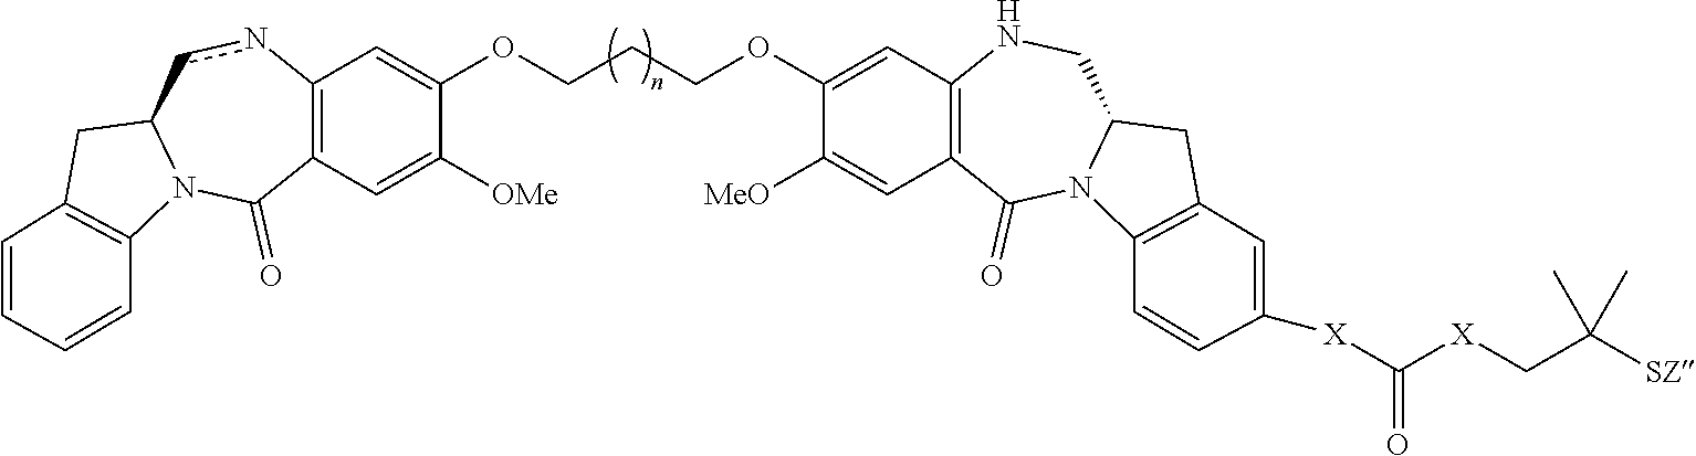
C12=C(C=C([OMe])C(OCCCOC3=CC4=C(C=C3[MeO])C(=O)N3C(CN4)CC4=C3C=CC([X]C([X]CC([SZ])(C)C)=O)=C4)=C1)C(=O)N1C(cn2)CC2=C1C=CC=C2
